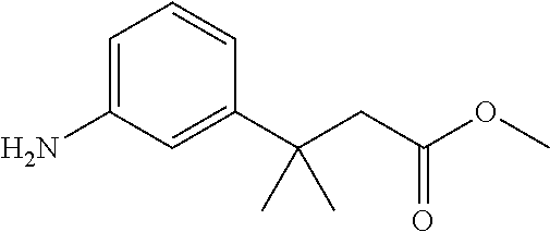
C1=C(N)C=C(C(CC(OC)=O)(C)C)C=C1
